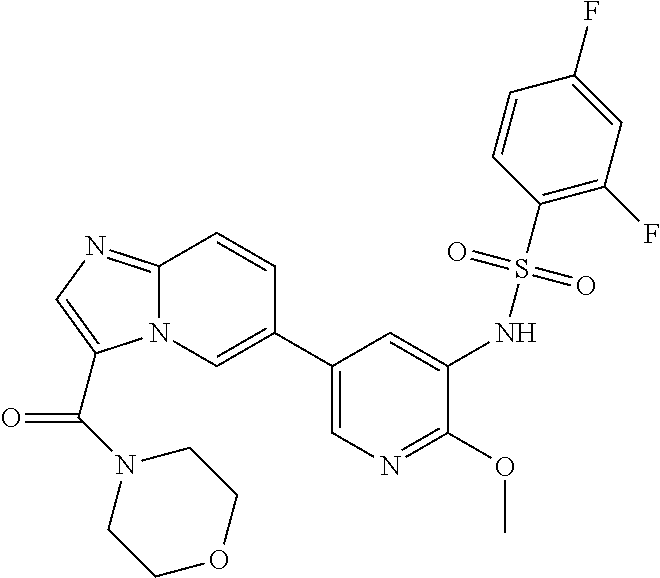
C12=NC=C(C(N3CCOCC3)=O)N1C=C(C1=CN=C(OC)C(NS(C3=C(F)C=C(F)C=C3)(=O)=O)=C1)C=C2
